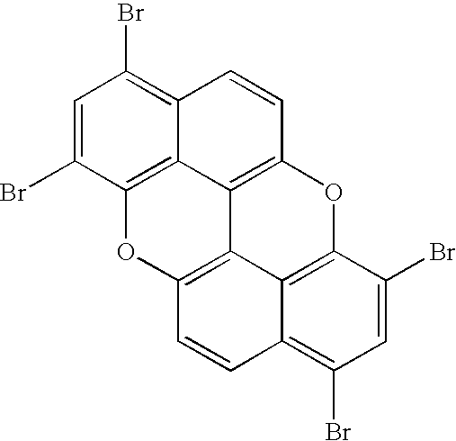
C1=C(Br)C2=C3C(=C1Br)C=CC1=C3C3=C(O2)C=CC2=C(Br)C=C(Br)C(=C32)O1
